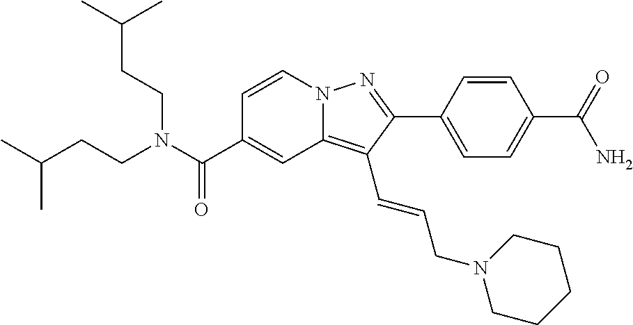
C1=CN2C(=C(C=CCN3CCCCC3)C(C3=CC=C(C(=O)N)C=C3)=N2)C=C1C(N(CCC(C)C)CCC(C)C)=O
